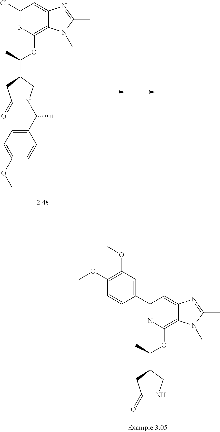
C1(C2=CC(OC)=C(OC)C=C2)=NC(OC(C2CC(=O)NC2)C)=C2C(=C1)N=C(C)N2C.ClC1=NC(OC(C2CC(=O)N(C(C3=CC=C(OC)C=C3)C)C2)C)=C2C(=C1)N=C(C)N2C
